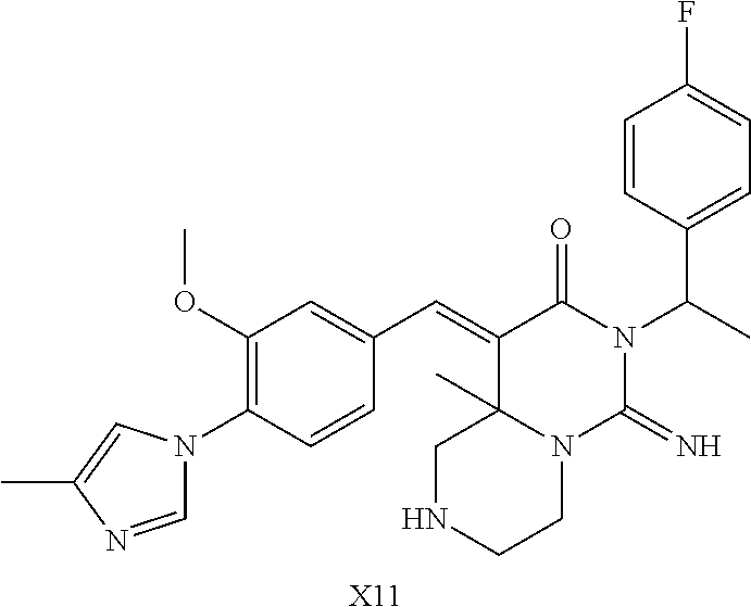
C1=NC(C)=CN1C1=C(OC)C=C(C=C2C3(C)N(C(=N)N(C(C4=CC=C(F)C=C4)C)C2=O)CCNC3)C=C1.[X11]
